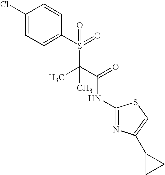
C1(Cl)=CC=C(S(C(C)(C(NC2=NC(C3CC3)=CS2)=O)C)(=O)=O)C=C1
